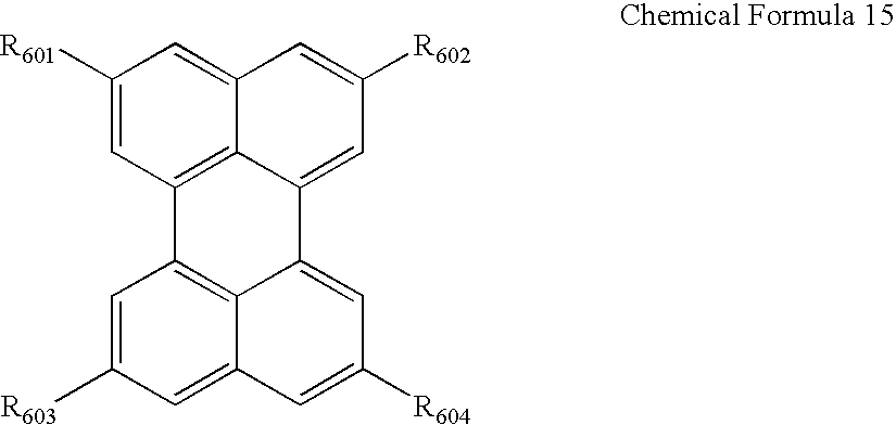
C1([R601])=CC2=C3C(=C1)C=C([R602])C=C3C1=CC([R604])=CC3=CC([R603])=CC2=C13
